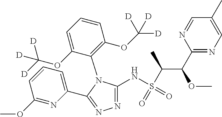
N1=C(NS(=O)(=O)C(C(C2=NC=C(C)C=N2)OC)C)N(C2=C(OC([D])([D])[D])C=CC=C2OC([D])([D])[D])C(C2=CC=CC(OC)=N2)=N1
